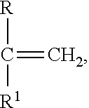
[R]C(=C)[R1]
